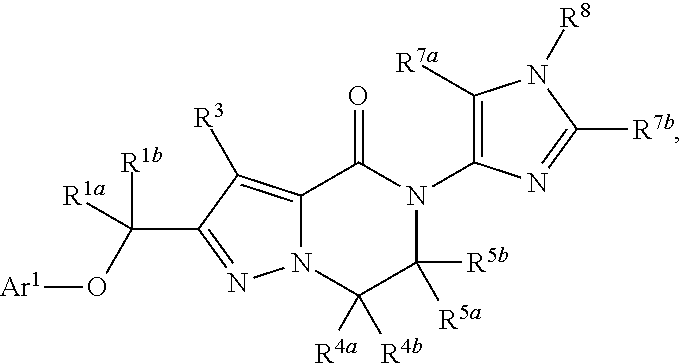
N12C(=C([R3])C(C(O[Ar1])([R1b])[R1a])=N1)C(=O)N(C1=C([R7a])N([R8])C([R7b])=N1)C([R5a])([R5b])C2([R4a])[R4b]
